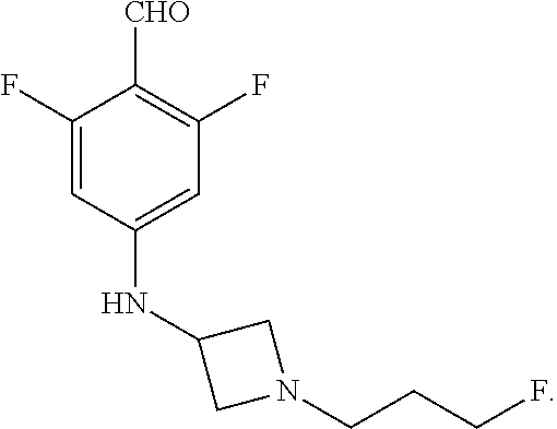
C1=C(F)C([CHO])=C(F)C=C1NC1CN(CCCF)C1
